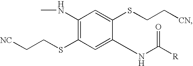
C1=C(SCC[CN])C(NC(=O)[R])=CC(SCC[NC])=C1NC
